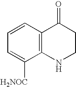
C1=CC=C([H2NOC])C2=C1C(=O)CCN2
